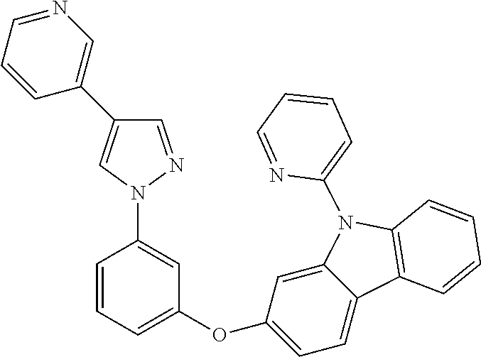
C1=CC=C(OC2=CC=C3C(=C2)N(C2=CC=CC=N2)C2=C3C=CC=C2)C=C1N1N=CC(C2=CN=CC=C2)=C1
